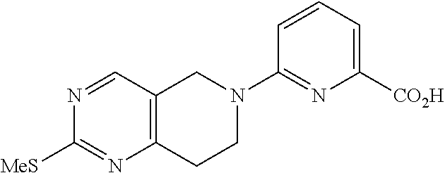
C12=C(C=NC([MeS])=N1)CN(C1=NC([CO2H])=CC=C1)CC2
